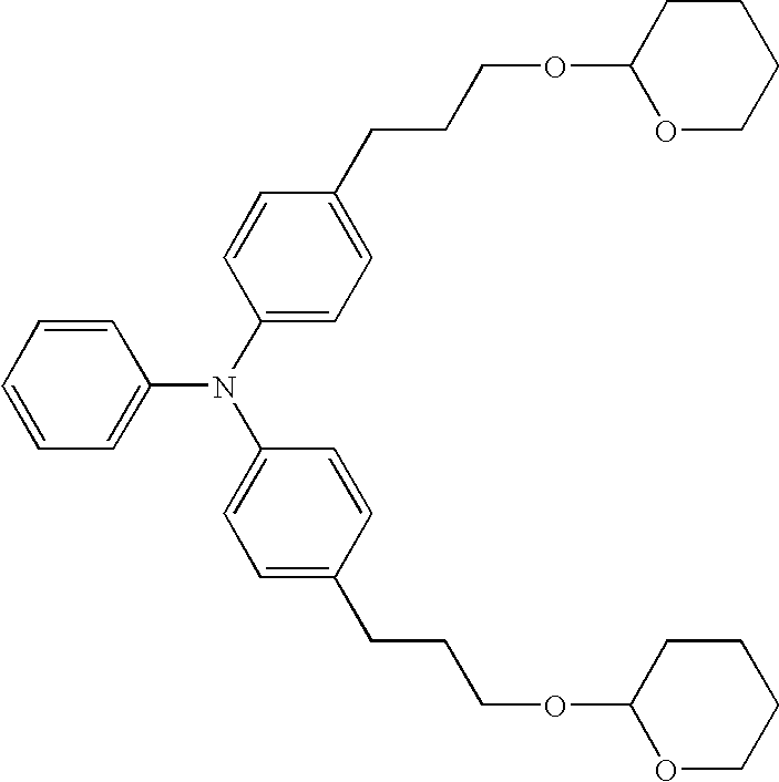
C1=CC=CC(N(C2=CC=C(CCCOC3OCCCC3)C=C2)C2=CC=C(CCCOC3OCCCC3)C=C2)=C1
